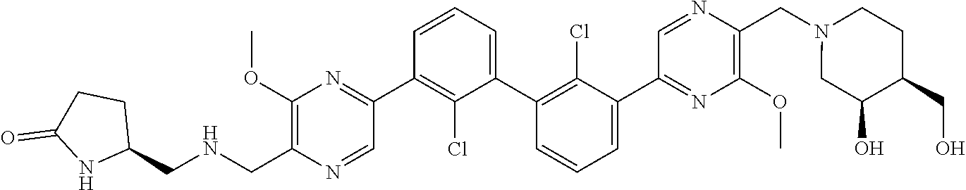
C1(C2=NC(OC)=C(C[HN]CC3CCC(=O)N3)N=C2)=C(Cl)C(C2=C(Cl)C(C3=NC(OC)=C(CN4CC(O)C(CO)CC4)N=C3)=CC=C2)=CC=C1
